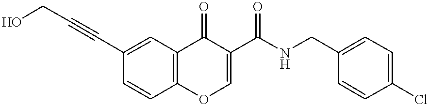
OCC#CC1=CC2=C(C=C1)OC=C(C(NCC1=CC=C(Cl)C=C1)=O)C2=O
